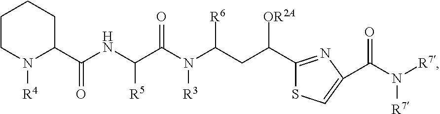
N1([R4])C(C(NC(C(N(C(CC(C2=NC(C(N([R7])[R7])=O)=CS2)[OR2A])[R6])[R3])=O)[R5])=O)CCCC1
